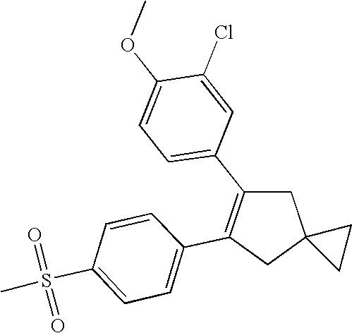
C1(Cl)=CC(C2=C(C3=CC=C(S(C)(=O)=O)C=C3)CC3(C2)CC3)=CC=C1OC
